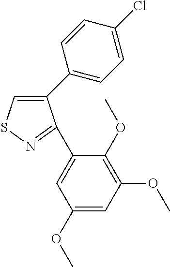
C1(C2=CC=C(Cl)C=C2)=CSN=C1C1=CC(OC)=CC(OC)=C1OC
